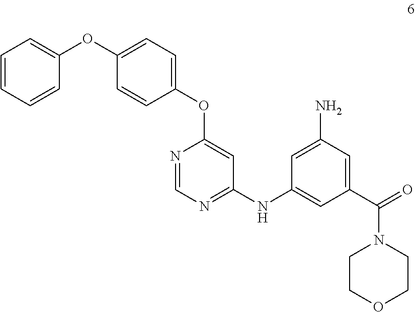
C1=CC=CC(OC2=CC=C(OC3=CC(NC4=CC(C(=O)N5CCOCC5)=CC(N)=C4)=NC=N3)C=C2)=C1
